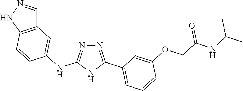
C1=NNC2=C1C=C(NC1=NN=C(C3=CC=CC(OCC(NC(C)C)=O)=C3)N1)C=C2
